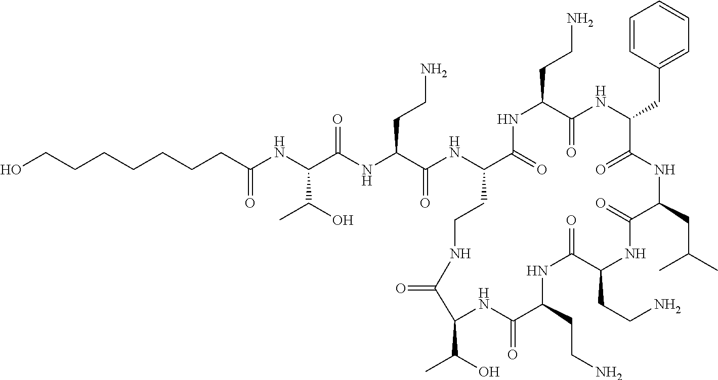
C(CC(NC(C(NC(C(NC1C(=O)NC(CCN)C(=O)NC(CC2=CC=CC=C2)C(=O)NC(CC(C)C)C(=O)NC(CCN)C(=O)NC(CCN)C(=O)NC(C(O)C)C(=O)NCC1)=O)CCN)=O)C(O)C)=O)CCCCCO
